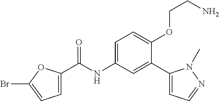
C1=C(C(=O)NC2=CC=C(OCCN)C(C3=CC=NN3C)=C2)OC(Br)=C1
